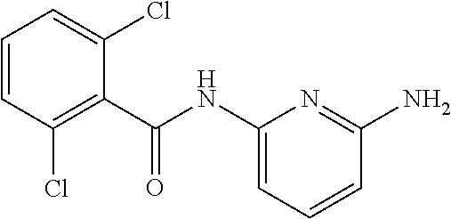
C(NC1=CC=CC(N)=N1)(=O)C1=C(Cl)C=CC=C1Cl
